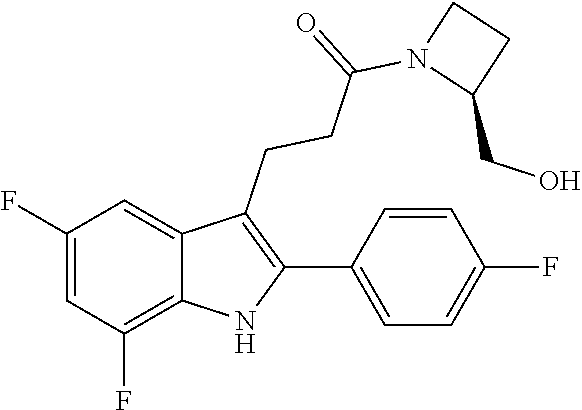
C1(CO)CCN1C(CCC1=C(C2=CC=C(F)C=C2)NC2=C(F)C=C(F)C=C12)=O
